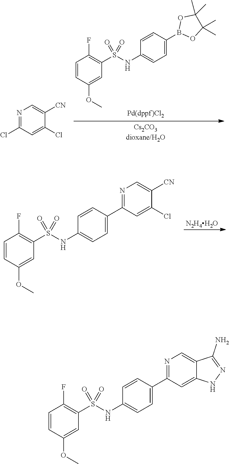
C1=CC(OC)=CC(S(NC2=CC=C(B3OC(C)(C)C(C)(C)O3)C=C2)(=O)=O)=C1F.N1=C(Cl)C=C(Cl)C([CN])=C1.[N2H4H2O].C1=CC(OC)=CC(S(NC2=CC=C(C3=NC=C([CN])C(Cl)=C3)C=C2)(=O)=O)=C1F.C1=CC(OC)=CC(S(NC2=CC=C(C3=NC=C4C(=C3)NN=C4N)C=C2)(=O)=O)=C1F
